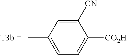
CC1=CC=C([CO2H])C([CN])=C1
